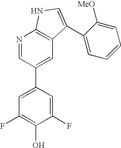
C1=C(F)C(O)=C(F)C=C1C1=CC2=C(N=C1)NC=C2C1=CC=CC=C1[MeO]
